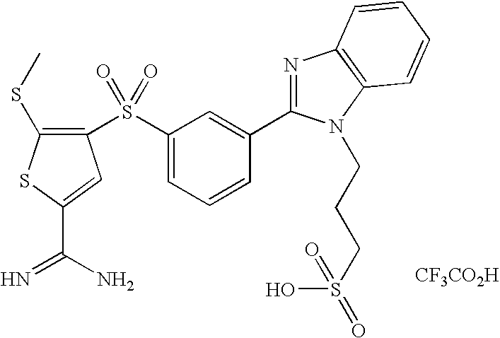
C1(S(C2=CC=CC(C3=NC4=C(N3CCCS(O)(=O)=O)C=CC=C4)=C2)(=O)=O)=C(SC)SC(C(N)=N)=C1.[CF3CO2H]
